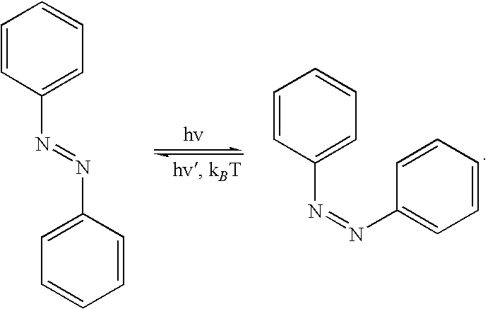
C1(N=NC2=CC=CC=C2)=CC=CC=C1.C1(N=NC2=CC=CC=C2)=CC=CC=C1
